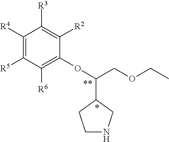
C1([R4])=C([R5])C([R6])=C(OC(COCC)C2CNCC2)C([R2])=C1[R3]
